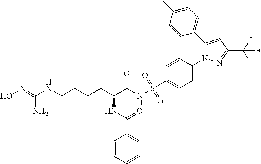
ON=C(NCCCCC(C(NS(C1=CC=C(N2N=C(C(F)(F)F)C=C2C2=CC=C(C)C=C2)C=C1)(=O)=O)=O)NC(C1=CC=CC=C1)=O)N
